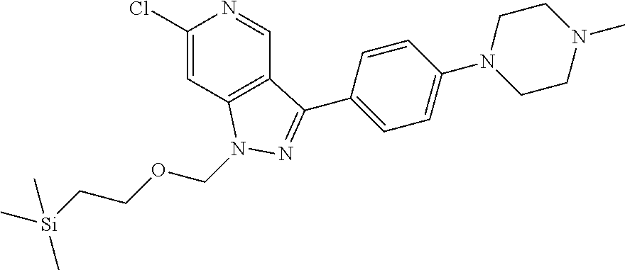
N1=CC2=C(C=C1Cl)N(COCC[Si](C)(C)C)N=C2C1=CC=C(N2CCN(C)CC2)C=C1
